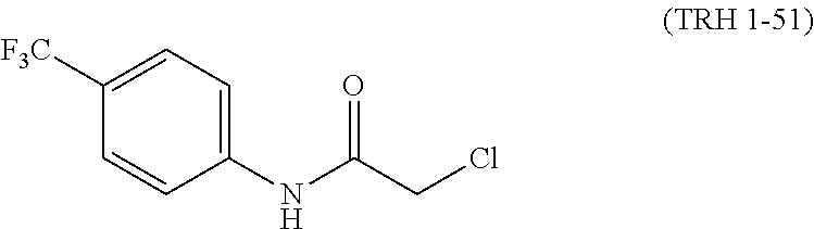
C1=CC(NC(=O)CCl)=CC=C1[F3C]
